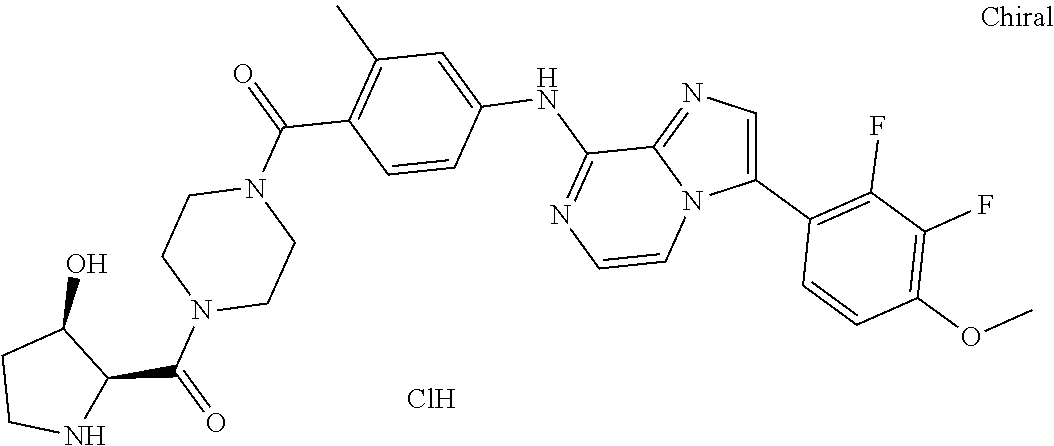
C1=CC(OC)=C(F)C(F)=C1C1=CN=C2N1C=CN=C2NC1=CC(C)=C(C(N2CCN(C(C3NCCC3O)=O)CC2)=O)C=C1.Cl
